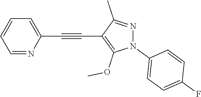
C1=NC(C#CC2=C(OC)N(C3=CC=C(F)C=C3)N=C2C)=CC=C1
